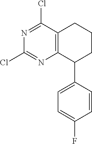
N1=C(Cl)C2=C(N=C1Cl)C(C1=CC=C(F)C=C1)CCC2
